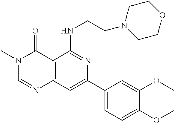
C12=C(C=C(C3=CC=C(OC)C(OC)=C3)N=C1NCCN1CCOCC1)N=CN(C)C2=O
